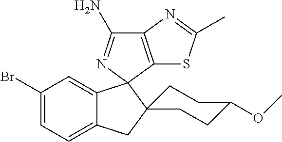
C1(Br)=CC=C2C(=C1)C1(N=C(N)C3=C1SC(C)=N3)C1(C2)CCC(OC)CC1
